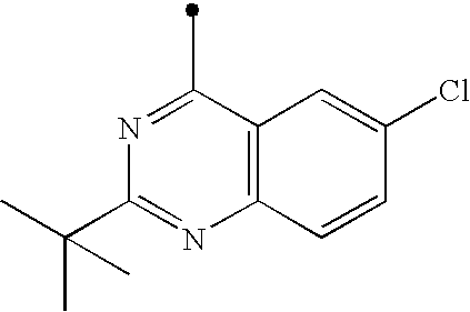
C1(C)=NC(C(C)(C)C)=NC2=C1C=C(Cl)C=C2
